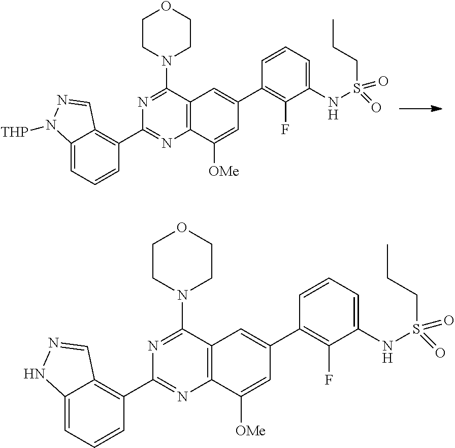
C12=CC=CC(C3=NC4=C(C(N5CCOCC5)=N3)C=C(C3=C(F)C(NS(CCC)(=O)=O)=CC=C3)C=C4[OMe])=C1C=NN2[THP].C12=CC=CC(C3=NC4=C(C(N5CCOCC5)=N3)C=C(C3=C(F)C(NS(CCC)(=O)=O)=CC=C3)C=C4[OMe])=C1C=NN2
